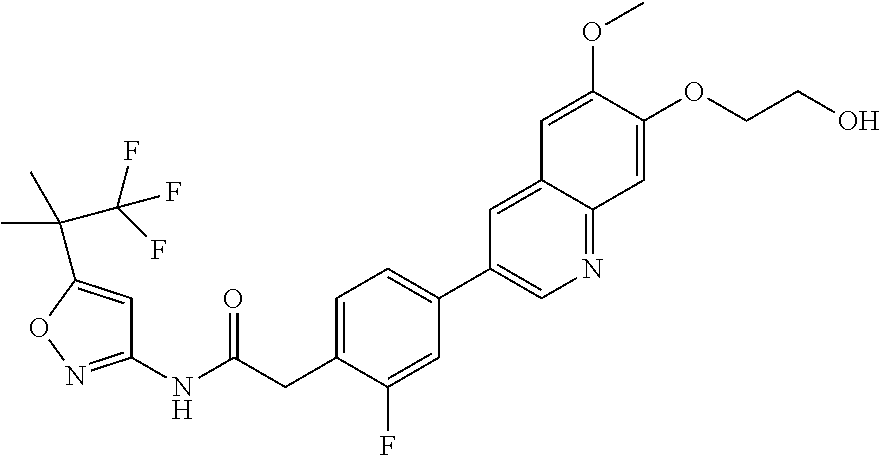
C1=C(CC(NC2=NOC(C(C(F)(F)F)(C)C)=C2)=O)C(F)=CC(C2=CN=C3C(=C2)C=C(OC)C(OCCO)=C3)=C1
